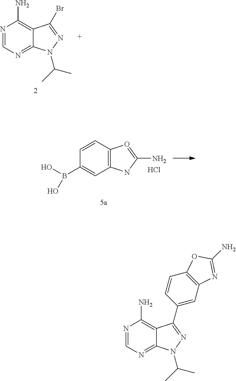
N1=CN=C2C(=C1N)C(Br)=NN2C(C)C.C1=CC2=C(C=C1B(O)O)NC(N)=O2.Cl.N1=CN=C2C(=C1N)C(C1=CC3=C(C=C1)OC(N)=N3)=NN2C(C)C
